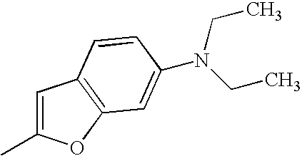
C1=C(C)OC2=C1C=CC(N(CC)CC)=C2
